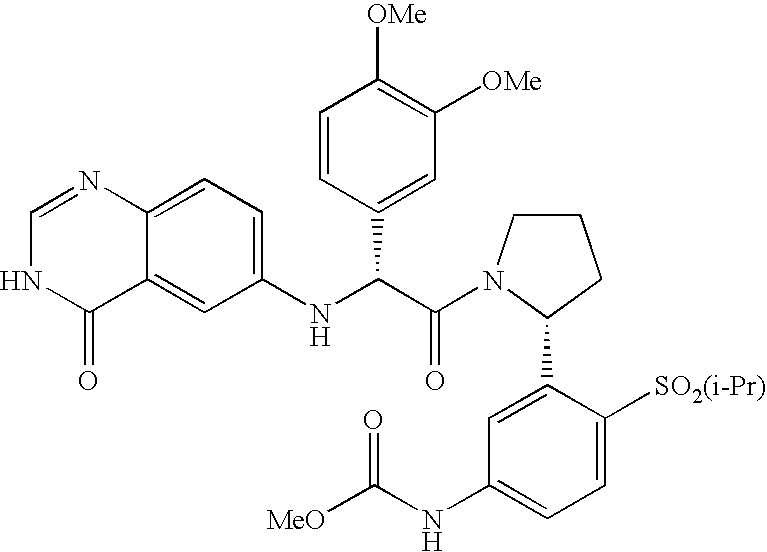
C1(NC(C(=O)N2CCCC2C2=CC(NC([MeO])=O)=CC=C2[SO2(i-Pr)])C2=CC([OMe])=C([OMe])C=C2)=CC=C2C(=C1)C(=O)NC=N2
